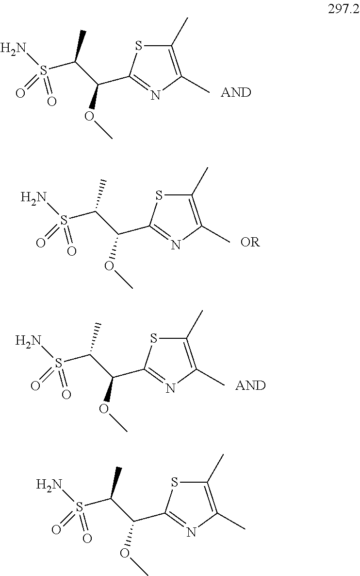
C1(C)=C(C)N=C(C(OC)C(C)S(N)(=O)=O)S1.C1(C)=C(C)N=C(C(OC)C(C)S(N)(=O)=O)S1.C1(C)=C(C)N=C(C(OC)C(C)S(N)(=O)=O)S1.C1(C)=C(C)N=C(C(OC)C(C)S(N)(=O)=O)S1
